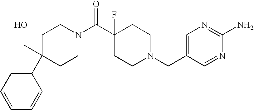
C1(C2=CC=CC=C2)(CO)CCN(C(C2(F)CCN(CC3=CN=C(N)N=C3)CC2)=O)CC1
